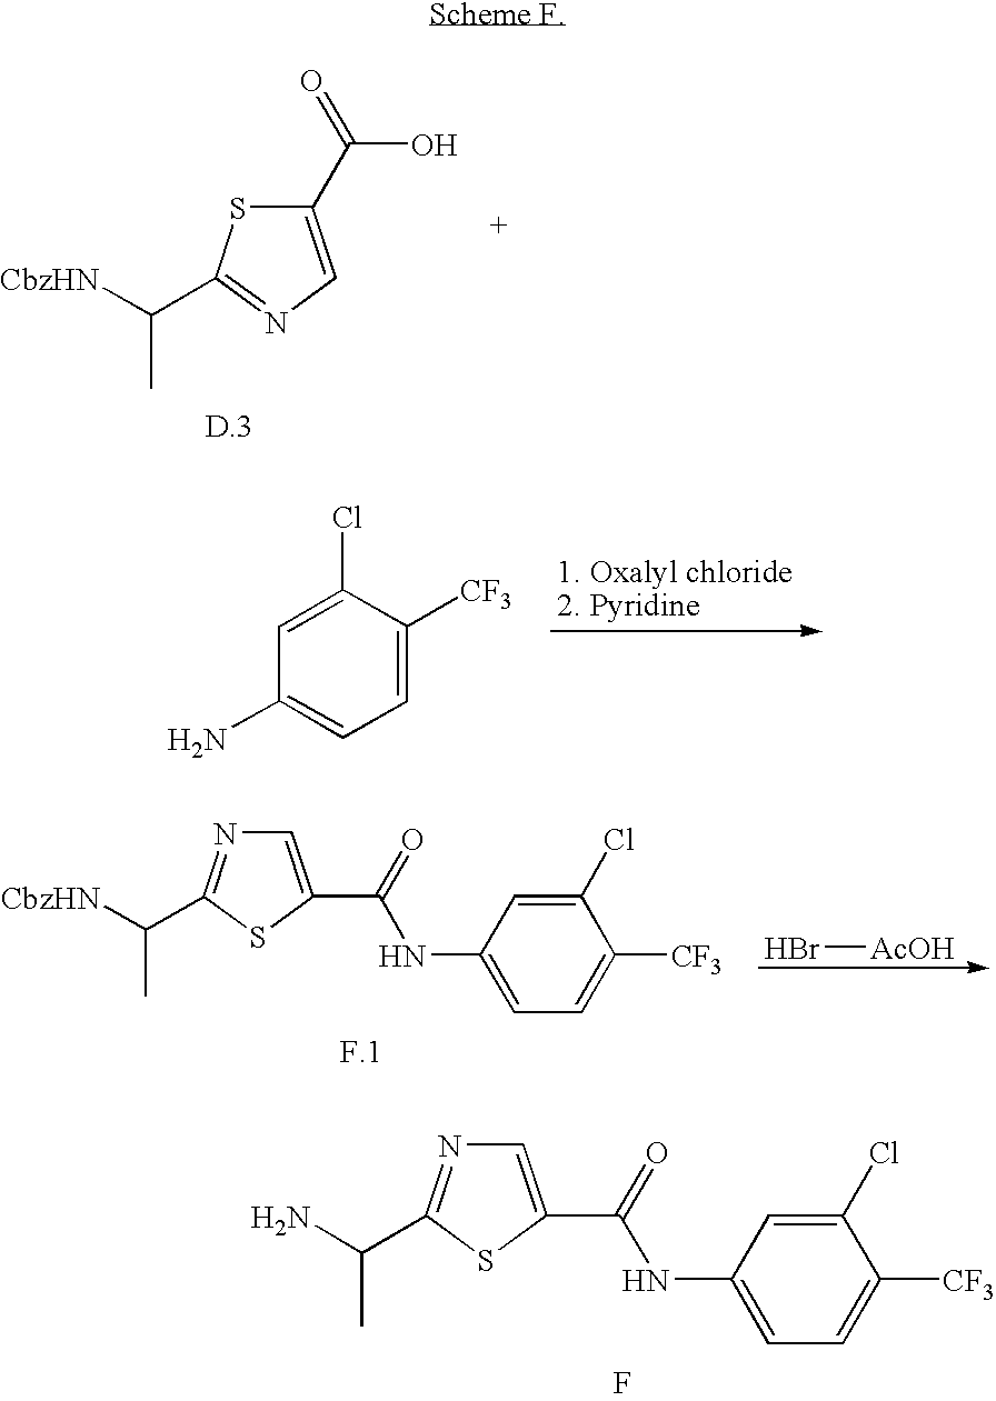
C1=C(C(=O)NC2=CC=C([CF3])C(Cl)=C2)SC(C(N)C)=N1.F.C1(C(=O)O)=CN=C(C([CbzHN])C)S1.C1=C([CF3])C(Cl)=CC(N)=C1.C1=C(C(=O)NC2=CC=C([CF3])C(Cl)=C2)SC(C([CbzHN])C)=N1.Br[AcOH]
